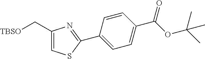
C1(C[TBSO])=CSC(C2=CC=C(C(OC(C)(C)C)=O)C=C2)=N1
